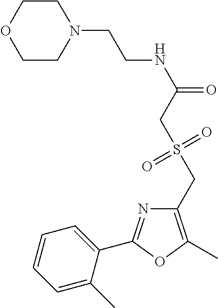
C1=CC=C(C)C(C2=NC(CS(CC(NCCN3CCOCC3)=O)(=O)=O)=C(C)O2)=C1
